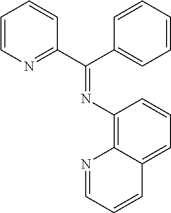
C1=CN=C(C(C2=CC=CC=C2)=NC2=C3C(=CC=C2)C=CC=N3)C=C1
